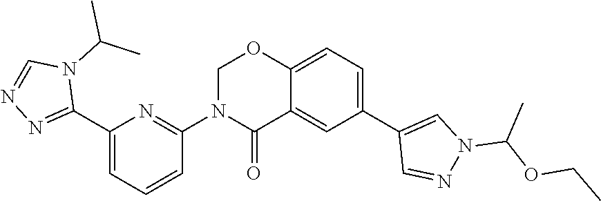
C1(C2=NN=CN2C(C)C)=CC=CC(N2C(=O)C3=CC(C4=CN(C(OCC)C)N=C4)=CC=C3OC2)=N1
